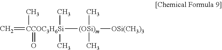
C=[CCOC3H6Si](C)(=O)([(OSi)m]([OSi(CH3)3])(C)C)(C)C
